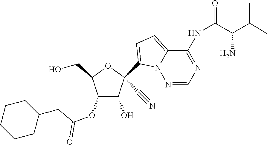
OCC1OC(C#N)(C2=CC=C3C(NC(C(C(C)C)N)=O)=NC=NN32)C(O)C1OC(=O)CC1CCCCC1
